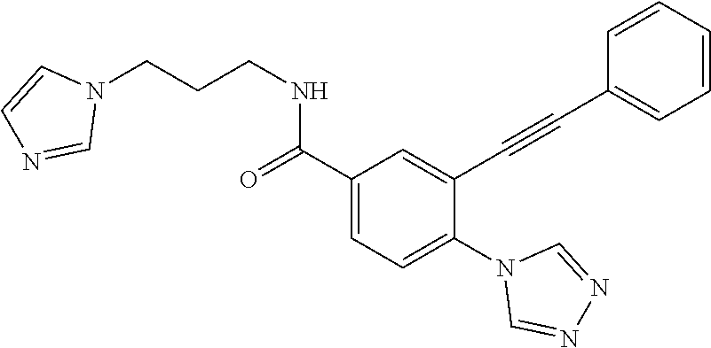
C1(C(=O)NCCCN2C=CN=C2)=CC=C(N2C=NN=C2)C(C#CC2=CC=CC=C2)=C1
